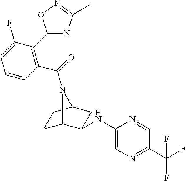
C1C2C(NC3=CN=C(C(F)(F)F)C=N3)CC(C1)N2C(=O)C1=C(C2=NC(C)=NO2)C(F)=CC=C1
